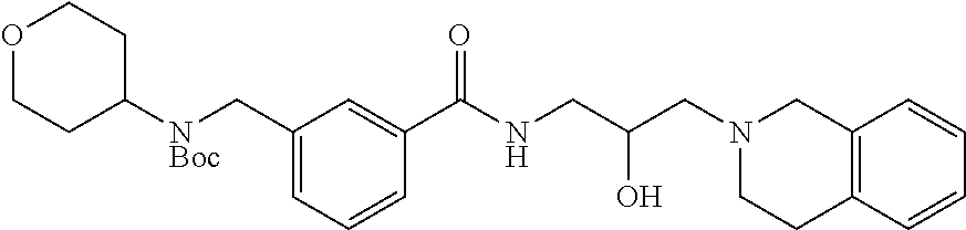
C1=C(C[NBoc]C2CCOCC2)C=C(C(=O)NCC(CN2CC3=C(CC2)C=CC=C3)O)C=C1
